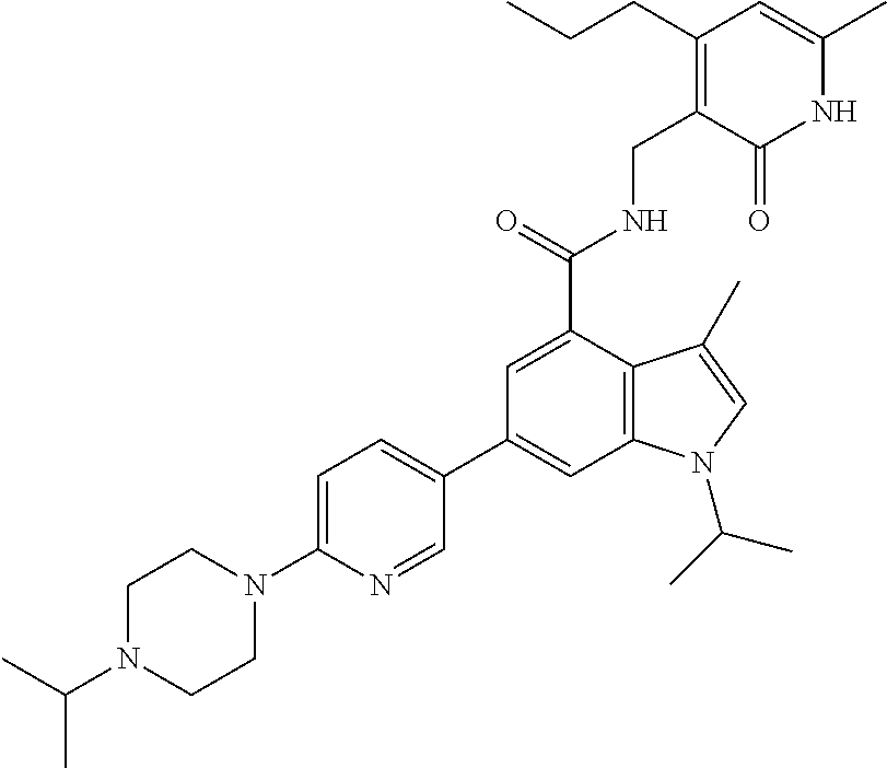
N1C(C)=CC(CCC)=C(CNC(C2=CC(C3=CC=C(N4CCN(C(C)C)CC4)N=C3)=CC3=C2C(C)=CN3C(C)C)=O)C1=O
